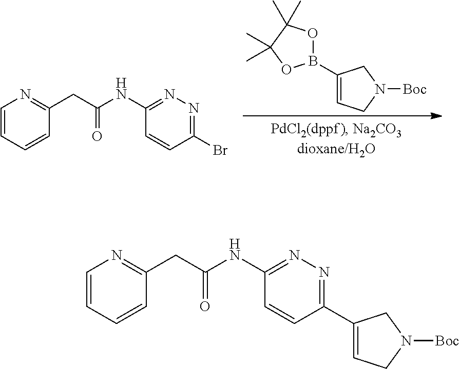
C1=CC=CC(CC(NC2=NN=C(C3=CCN([Boc])C3)C=C2)=O)=N1.C1=CC=CC(CC(NC2=NN=C(Br)C=C2)=O)=N1.B1(C2=CCN([Boc])C2)OC(C)(C)C(C)(C)O1
